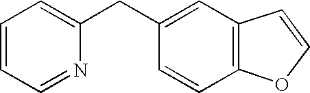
C1=CC=NC(CC2=CC3=C(C=C2)OC=C3)=C1
